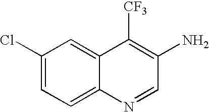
C1(Cl)=CC=C2C(=C1)C([CF3])=C(N)C=N2
